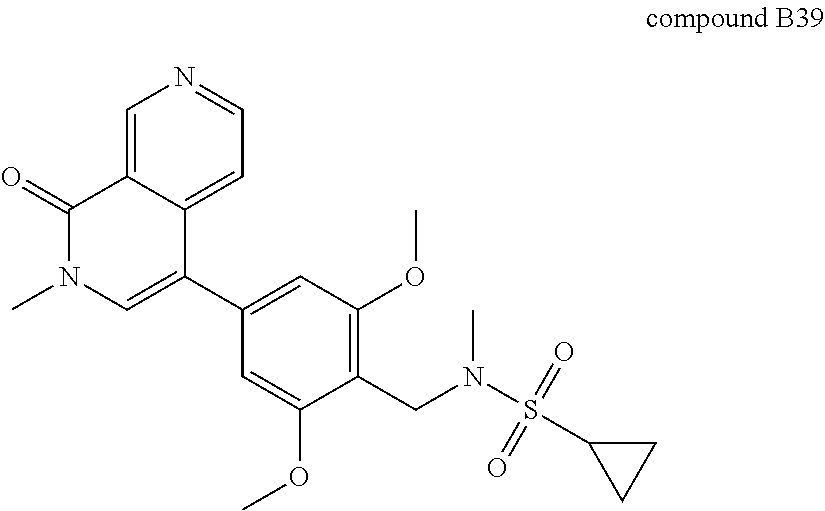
C1=C(C2=CN(C)C(=O)C3=CN=CC=C32)C=C(OC)C(CN(S(C2CC2)(=O)=O)C)=C1OC
